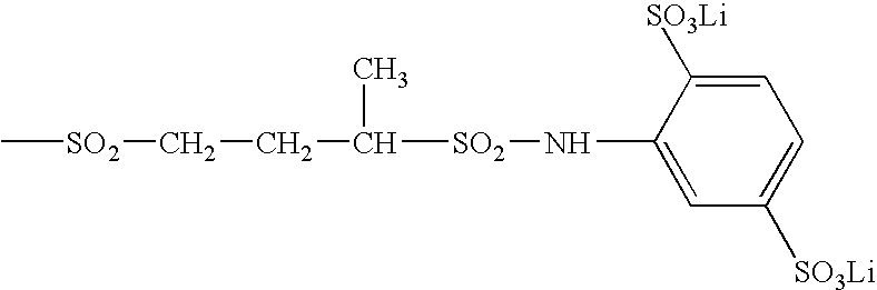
C[SO2]CCC(C)[SO2]NC1=CC([SO3Li])=CC=C1[SO3Li]
